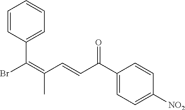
C1=CC(C(Br)=C(C)C=CC(=O)C2=CC=C([NO2])C=C2)=CC=C1
